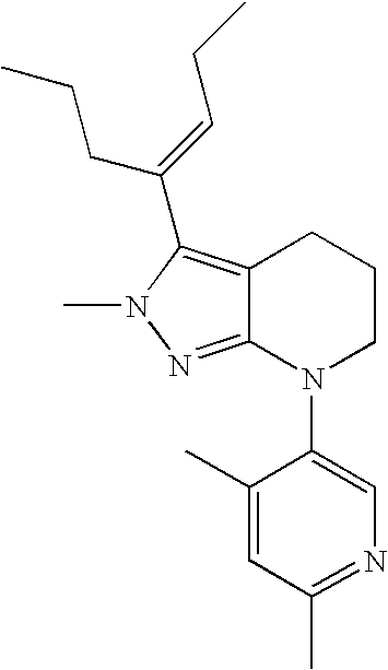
C12=C(C(=CCC)CCC)N(C)N=C1N(C1=CN=C(C)C=C1C)CCC2
